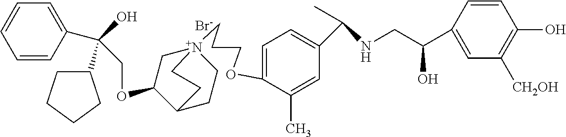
[Br-].C(OC1C[N+]2(CCCOC3=CC=C(C(NCC(C4=CC([CH2OH])=C(O)C=C4)O)C)C=C3C)CCC1CC2)C(C1=CC=CC=C1)(O)C1CCCC1
